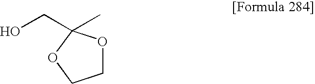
OCC1(C)OCCO1
